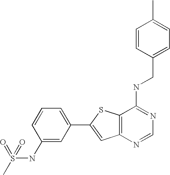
C12=C(N=CN=C1NCC1=CC=C(C)C=C1)C=C(C1=CC=CC(NS(=O)(C)=O)=C1)S2
